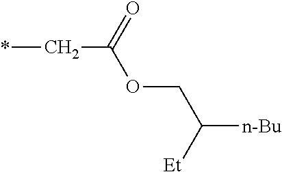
*CC(OCC([n-Bu])[Et])=O
